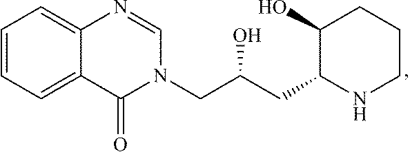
C1=CC=C2C(=C1)N=CN(CC(CC1NCCCC1O)O)C2=O
